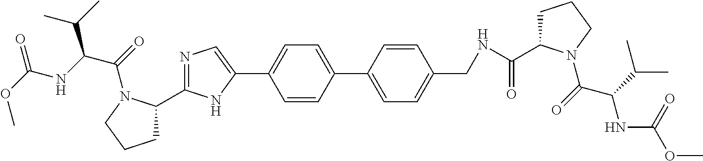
C1=CC(C2=CC=C(CNC(C3CCCN3C(=O)C(C(C)C)NC(OC)=O)=O)C=C2)=CC=C1C1=CN=C(C2CCCN2C(=O)C(NC(OC)=O)C(C)C)N1
